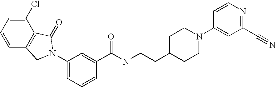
C1=CC=C(Cl)C2=C1CN(C1=CC=CC(C(NCCC3CCN(C4=CC(C#N)=NC=C4)CC3)=O)=C1)C2=O
